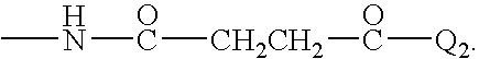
CN[OC][CH2CH2][OC][Q2]
